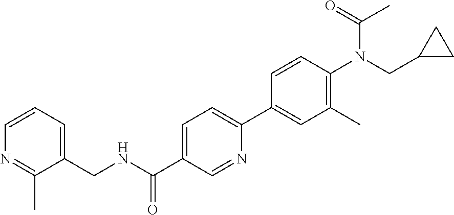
N1=C(C)C(CNC(C2=CC=C(C3=CC(C)=C(N(C(=O)C)CC4CC4)C=C3)N=C2)=O)=CC=C1
